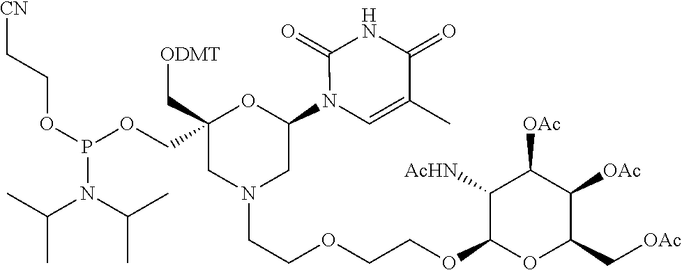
C1(N2C=C(C)C(=O)NC2=O)OC(COP(OCC[CN])N(C(C)C)C(C)C)(C[ODMT])CN(CCOCCOC2OC(C[OAc])C([OAc])C([OAc])C2[AcHN])C1
